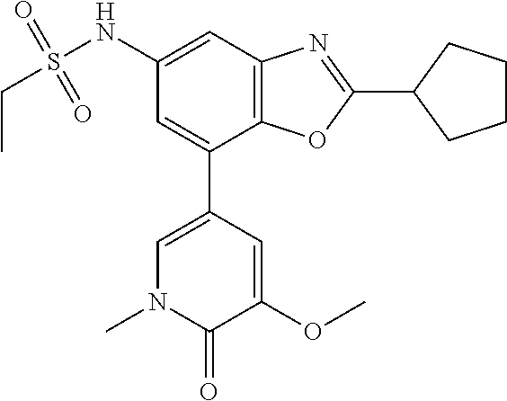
C1(NS(=O)(=O)CC)=CC2=C(C(C3=CN(C)C(=O)C(OC)=C3)=C1)OC(C1CCCC1)=N2
